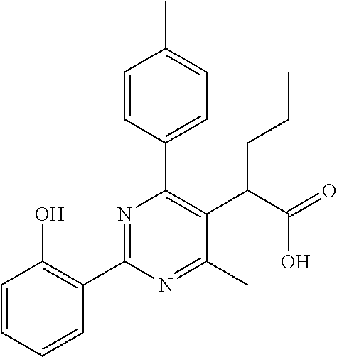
C1(C2=NC(C3=CC=C(C)C=C3)=C(C(C(=O)O)CCC)C(C)=N2)=C(O)C=CC=C1
